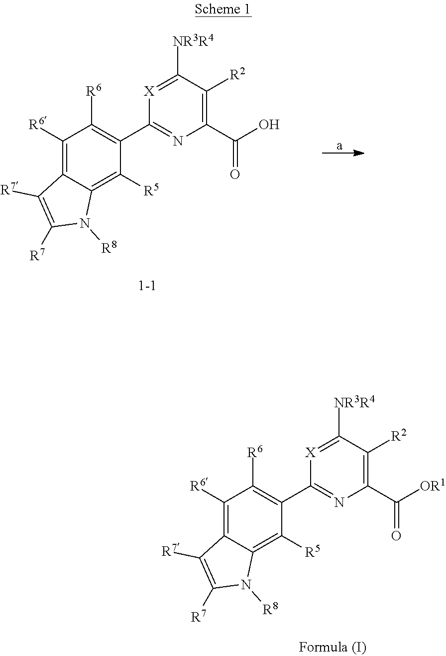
C1([R6])=C2C(=C([R5])C(C3=NC(C(O)=O)=C([R2])C([NR3R4])=[X]3)=C1[R6])N([R8])C([R7])=C2[R7].C1([R6])=C2C(=C([R5])C(C3=NC(C([OR1])=O)=C([R2])C([NR3R4])=[X]3)=C1[R6])N([R8])C([R7])=C2[R7]
